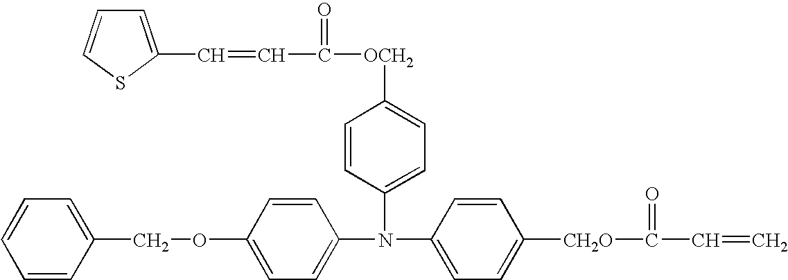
C1=CC=CC(COC2=CC=C(N(C3=CC=C([OCH2]C(=O)C=CC4=CC=CS4)C=C3)C3=CC=C([CH2O]C(C=C)=O)C=C3)C=C2)=C1
